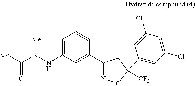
C1=C(NN(C([Me])=O)[Me])C=C(C2=NOC([CF3])(C3=CC(Cl)=CC(Cl)=C3)C2)C=C1
